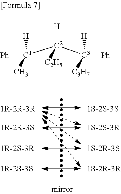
[Ph][C1]([H])(C)[C2]([H])([C2H5])[C3]([H])([C3H7])[Ph]
